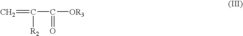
C=C([R2])C([OR3])=O
